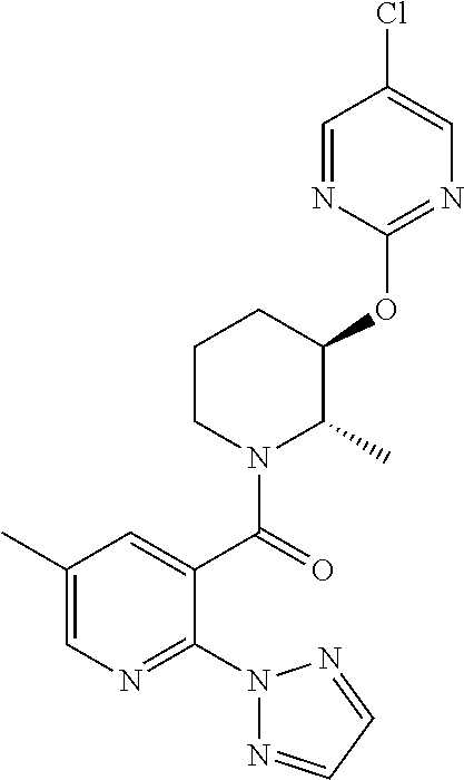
C1(C(N2C(C)C(OC3=NC=C(Cl)C=N3)CCC2)=O)=CC(C)=CN=C1N1N=CC=N1
